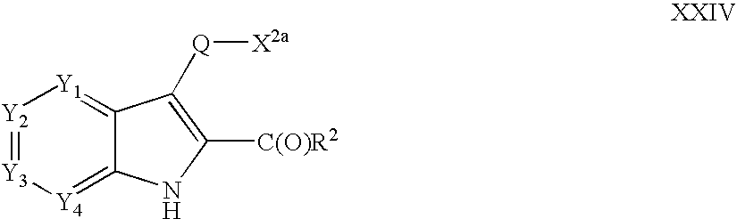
[Y4]1=C2C(=[Y1][Y2]=[Y3]1)C([Q][X2a])=C([C(O)R2])N2
